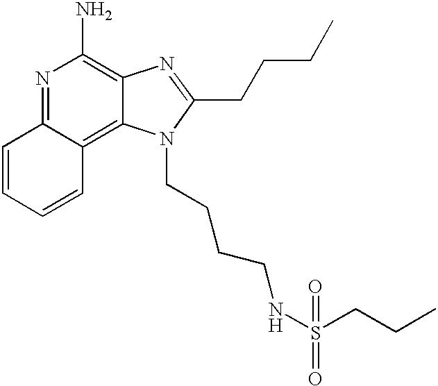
N1=C2C(=C3C(=C1N)N=C(CCCC)N3CCCCNS(CCC)(=O)=O)C=CC=C2
